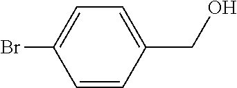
C1=CC(CO)=CC=C1Br
